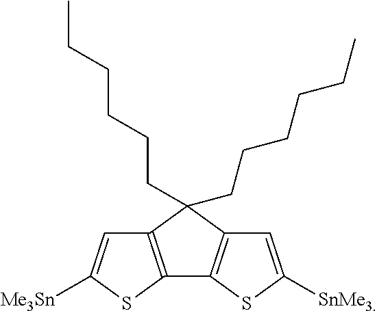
C12=C(SC([Me3Sn])=C1)C1=C(C2(CCCCCC)CCCCCC)C=C([SnMe3])S1
